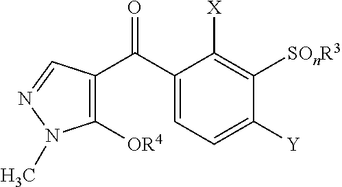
C1(C(=O)C2=C([OR4])N(C)N=C2)=CC=C([Y])C([SOnR3])=C1[X]
